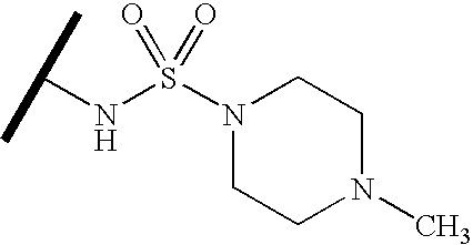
N(S(N1CCN(C)CC1)(=O)=O)C(C)C
